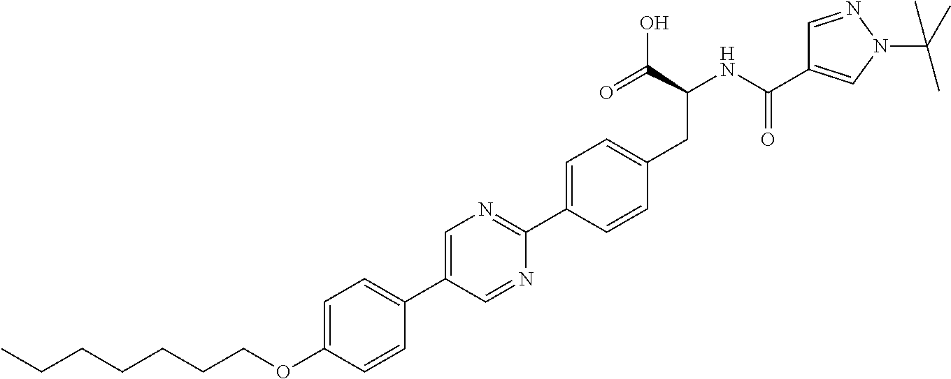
C(OC1=CC=C(C2=CN=C(C3=CC=C(CC(C(O)=O)NC(=O)C4=CN(C(C)(C)C)N=C4)C=C3)N=C2)C=C1)CCCCCC
